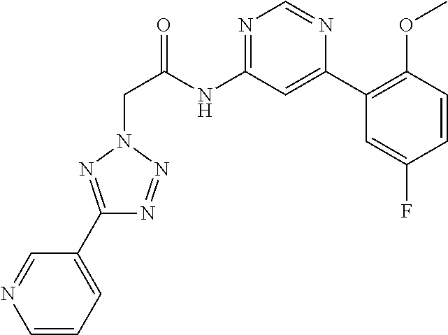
C(C(NC1=NC=NC(C2=C(OC)C=CC(F)=C2)=C1)=O)N1N=C(C2=CC=CN=C2)N=N1
